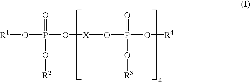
[R1]OP(=O)(O[R2])O[X]OP(=O)(O[R3])O[R4]
